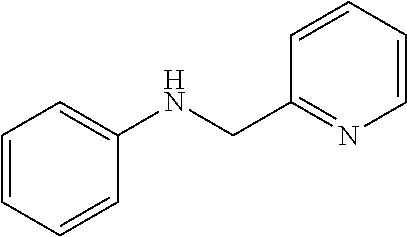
C1=CC=CC(NCC2=NC=CC=C2)=C1
